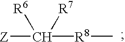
[Z]C([R6])([R7])[R8]C
